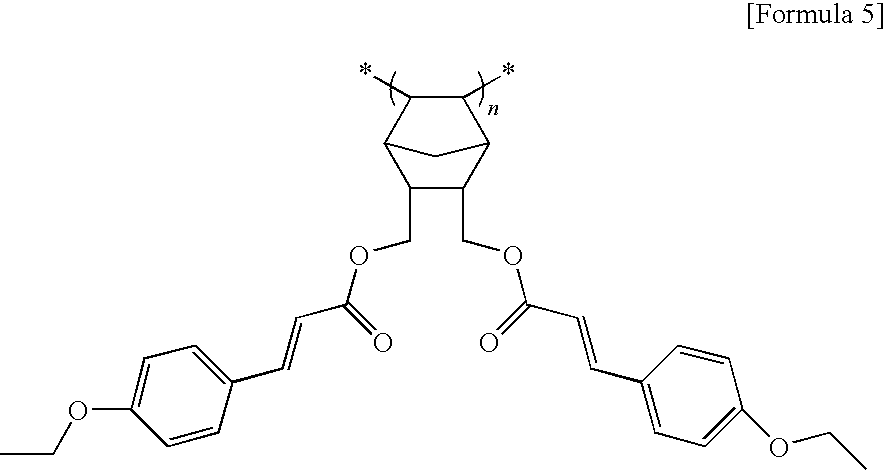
C12C(*)C(*)C(C1)C(COC(C=CC1=CC=C(OCC)C=C1)=O)C2COC(C=CC1=CC=C(OCC)C=C1)=O
